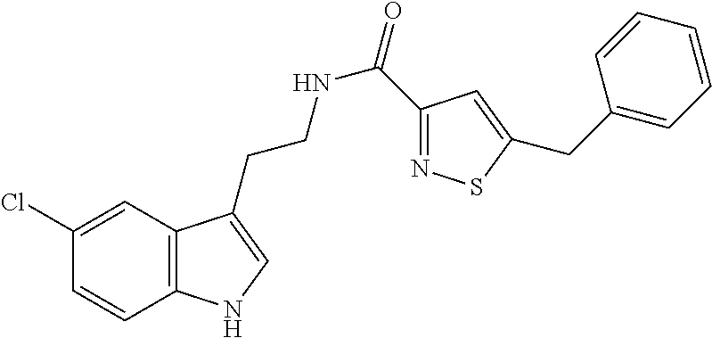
C12=C(C=C(Cl)C=C1)C(CCNC(=O)C1=NSC(CC3=CC=CC=C3)=C1)=CN2
